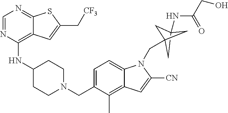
C1=NC(NC2CCN(CC3=CC=C4C(=C3C)C=C([CN])N4CC34CC(NC(CO)=O)(C3)C4)CC2)=C2C(=N1)SC(C[CF3])=C2
